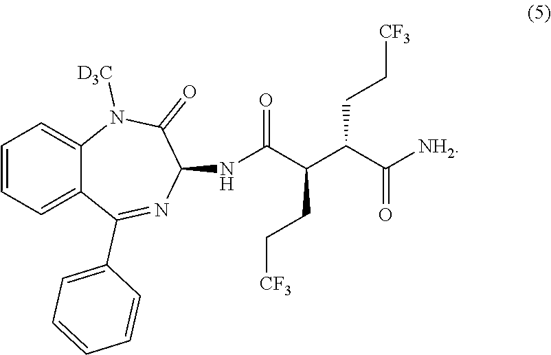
C12=CC=CC=C1N([D3C])C(=O)C(NC(C(C(C([NH2])=O)CC[CF3])CC[CF3])=O)N=C2C1=CC=CC=C1
